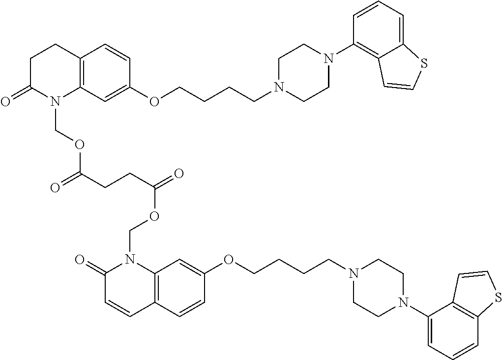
C12=C(C=C(OCCCCN3CCN(C4=C5C(=CC=C4)SC=C5)CC3)C=C1)N(COC(CCC(=O)OCN1C(=O)C=CC3=C1C=C(OCCCCN1CCN(C4=CC=CC5=C4C=CS5)CC1)C=C3)=O)C(=O)CC2
